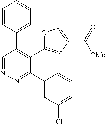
C1=CC(C2=C(C3=NC(C(=O)[OMe])=CO3)C(C3=CC(Cl)=CC=C3)=NN=C2)=CC=C1
